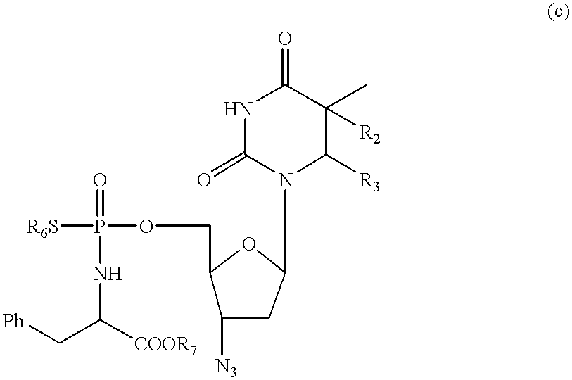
[R6S]P(OCC1C([N3])CC(N2C([R3])C(C)([R2])C(=O)NC2=O)O1)(=O)NC([COOR7])C[Ph]
